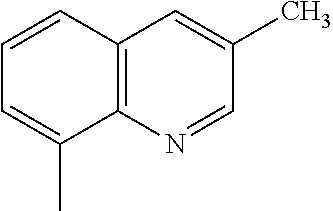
C12=C(N=CC(C)=C1)C(C)=CC=C2
